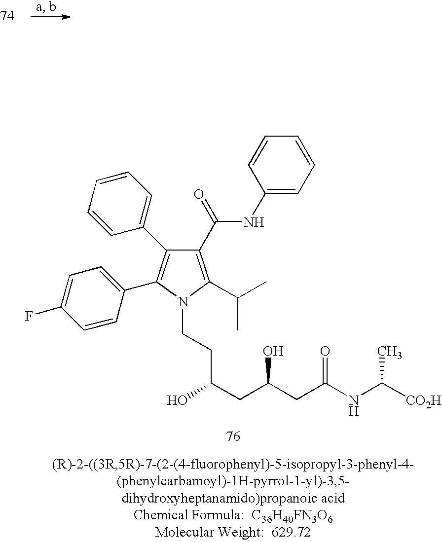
C1(C(NC2=CC=CC=C2)=O)=C(C(C)C)N(CCC(CC(CC(NC([CO2H])C)=O)O)O)C(C2=CC=C(F)C=C2)=C1C1=CC=CC=C1
